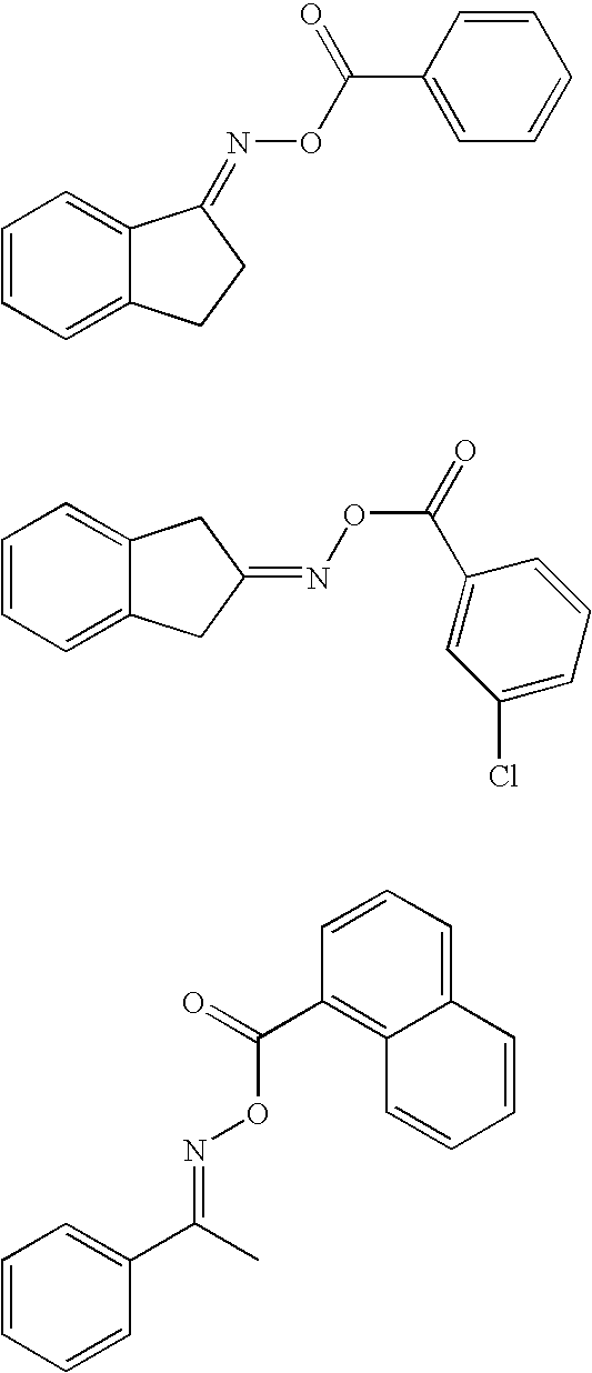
C1=CC=C2C(=C1)C(=NOC(=O)C1=CC=CC=C1)CC2.C1=CC=C2C(=C1)CC(=NOC(=O)C1=CC(Cl)=CC=C1)C2.C1=CC=CC(C(C)=NOC(C2=C3C(=CC=C2)C=CC=C3)=O)=C1
